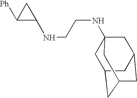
C1(NCCNC23CC4CC(CC(C2)C4)C3)CC1[Ph]
